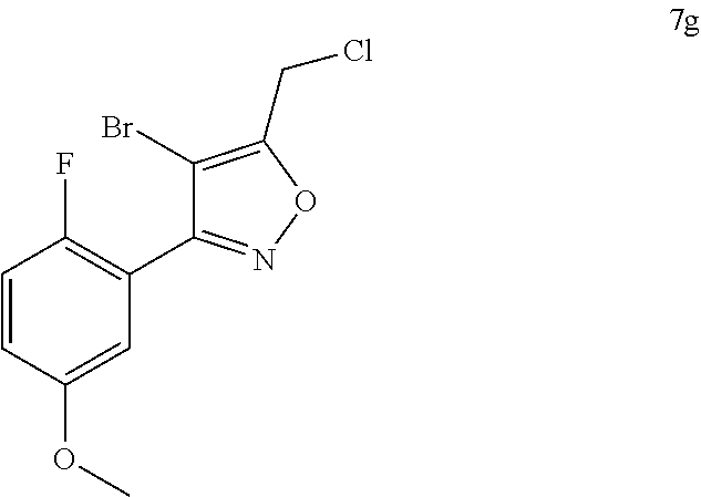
C1=CC(OC)=CC(C2=NOC(CCl)=C2Br)=C1F
